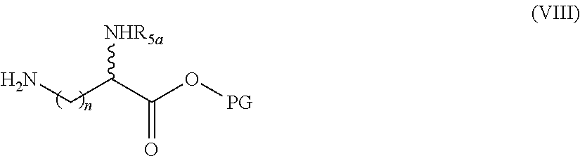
NCC(C(O[PG])=O)[NHR5a]
